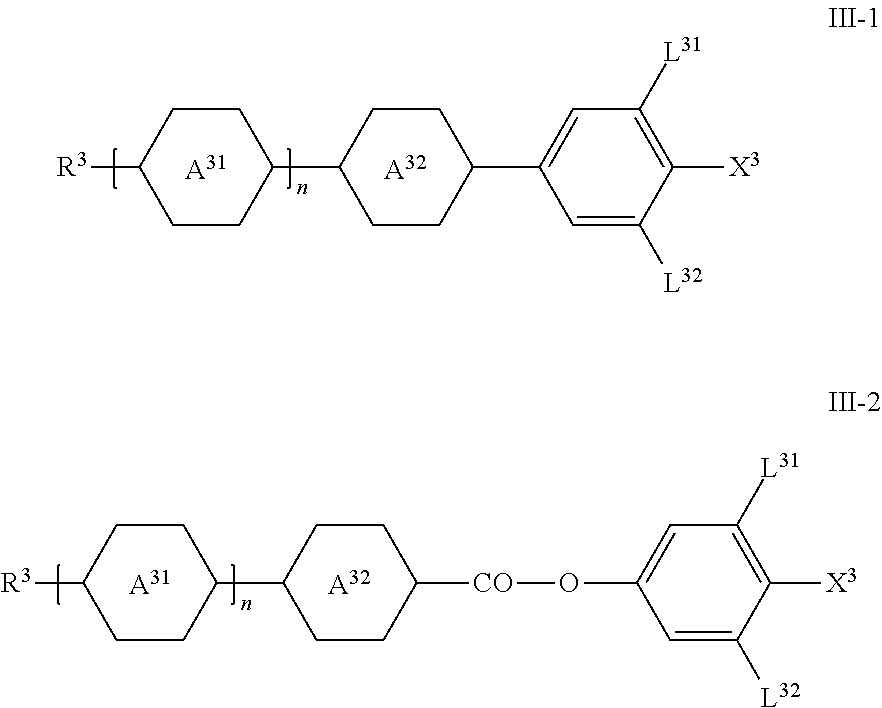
[A31].C1CC(C2CCC(C3=CC([L31])=C([X3])C([L32])=C3)CC2)CCC1[R3].[A32].[A31].C1CC(C2CCC([CO]OC3=CC([L31])=C([X3])C([L32])=C3)CC2)CCC1[R3].[A32]
